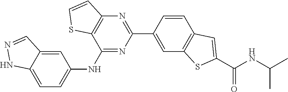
C12=C(N=C(C3=CC4=C(C=C3)C=C(C(NC(C)C)=O)S4)N=C1NC1=CC=C3C(=C1)C=NN3)C=CS2
